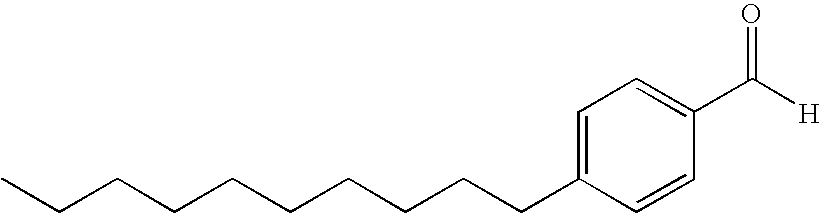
C(CC1=CC=C(C(=O)[H])C=C1)CCCCCCCC
